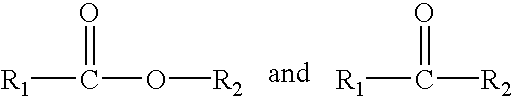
[R1]C(O[R2])=O.[R1]C([R2])=O
